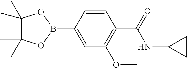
C1(B2OC(C)(C)C(C)(C)O2)=CC(OC)=C(C(=O)NC2CC2)C=C1
